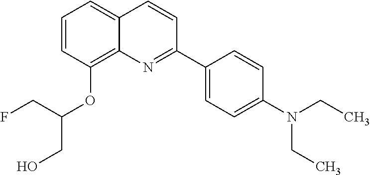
C1=CC(OC(CO)CF)=C2C(=C1)C=CC(C1=CC=C(N(CC)CC)C=C1)=N2
